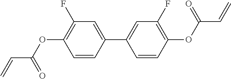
C(C(OC1=C(F)C=C(C2=CC(F)=C(OC(C=C)=O)C=C2)C=C1)=O)=C
